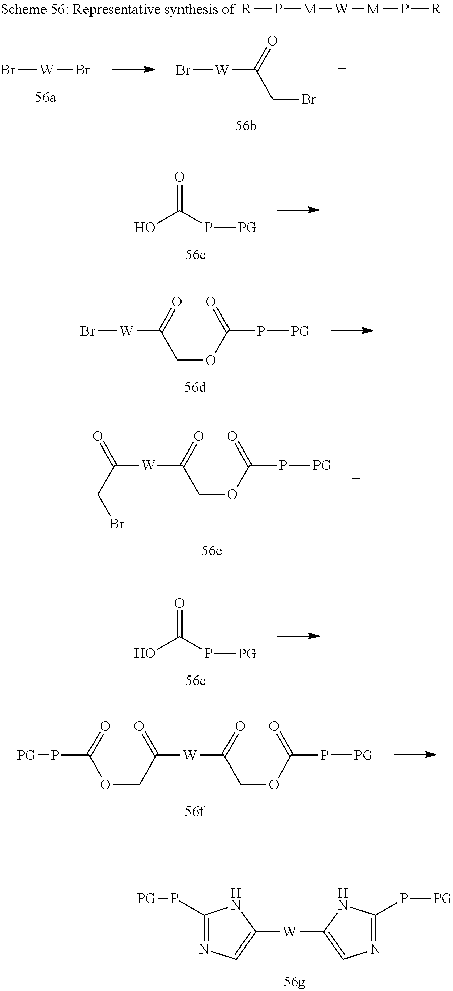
[W](C1=CN=C(P[PG])N1)C1=CN=C(P[PG])N1.OC(P[PG])=O.Br[W]C(COC(P[PG])=O)=O.C([W]C(COC(P[PG])=O)=O)(=O)CBr.OC(P[PG])=O.[W](C(COC(P[PG])=O)=O)C(COC(P[PG])=O)=O.Br[W]Br.Br[W]C(CBr)=O.[R]P[M][W][M]P[R]
